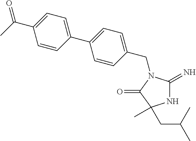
C1(CN2C(=N)NC(C)(CC(C)C)C2=O)=CC=C(C2=CC=C(C(C)=O)C=C2)C=C1
